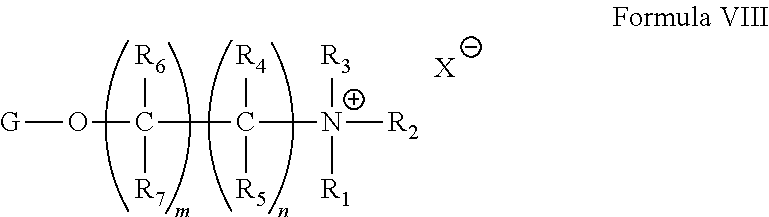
O(C(C([N+]([R2])([R3])[R1])([R4])[R5])([R6])[R7])[G].[X]
